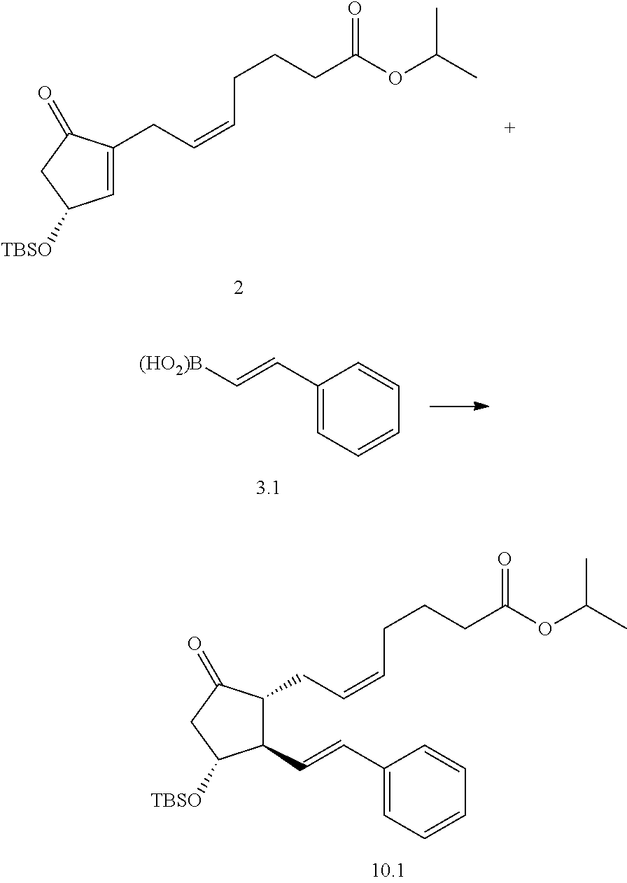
C1=C(CC=CCCCC(=O)OC(C)C)C(=O)CC1[TBSO].C1(C=C[(HO2)B])=CC=CC=C1.C1(C=CC2=CC=CC=C2)C(CC=CCCCC(=O)OC(C)C)C(=O)CC1[TBSO]
